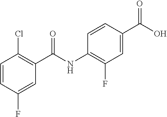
C1=CC(F)=CC(C(NC2=C(F)C=C(C(O)=O)C=C2)=O)=C1Cl
